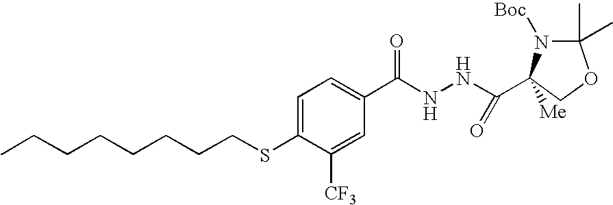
C1=C(SCCCCCCCC)C([CF3])=CC(C(NNC(=O)C2([Me])N([Boc])C(C)(C)OC2)=O)=C1
